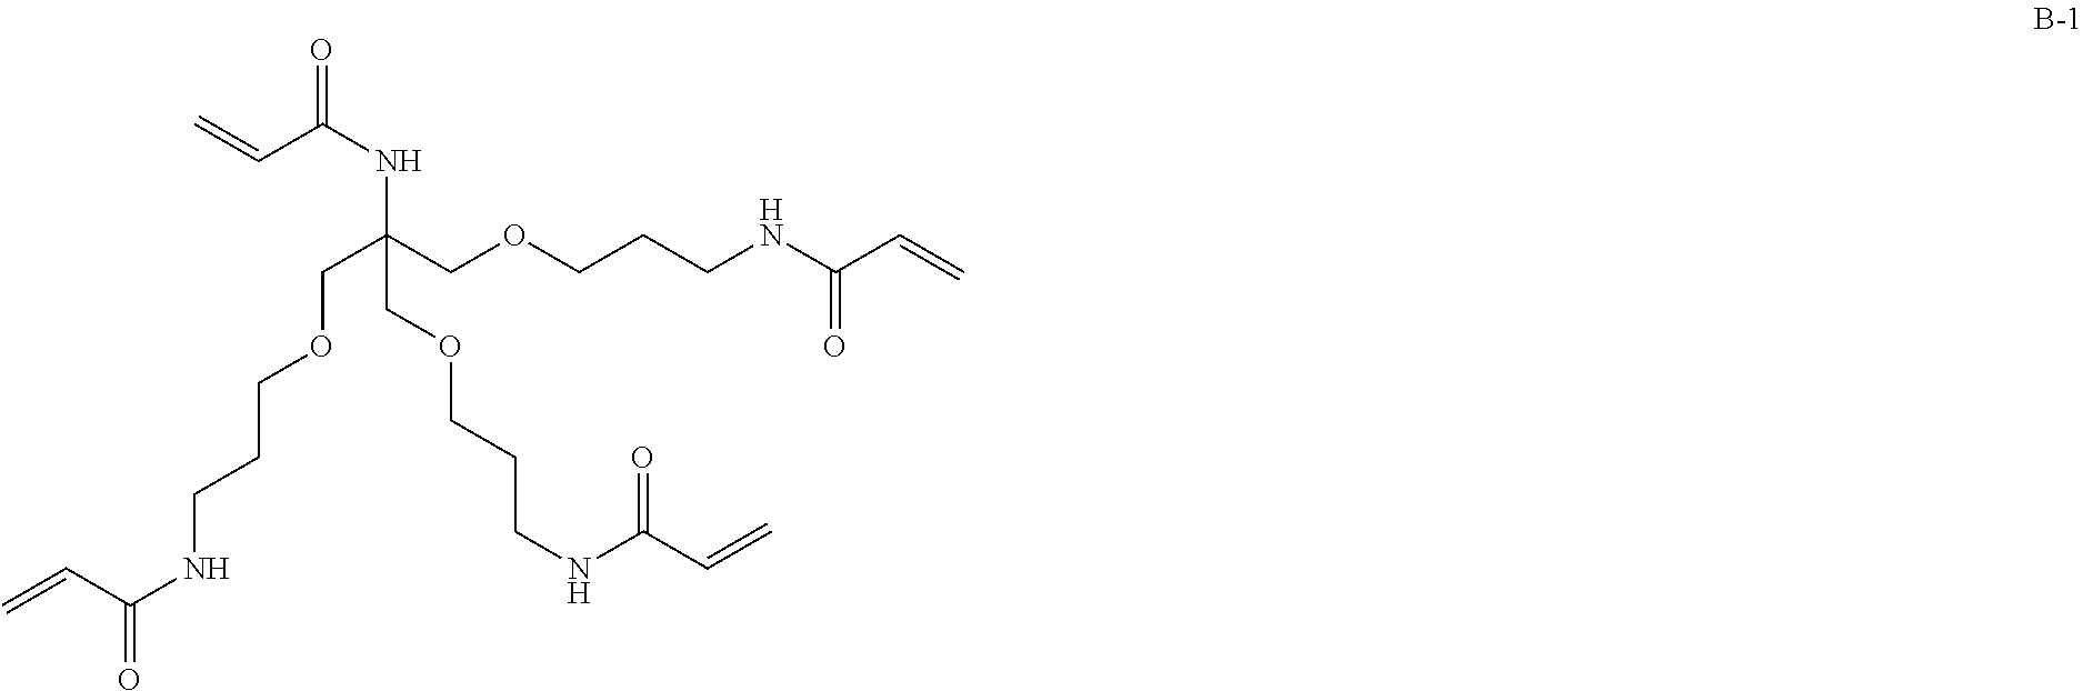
C(C(COCCCNC(C=C)=O)(NC(C=C)=O)COCCCNC(C=C)=O)OCCCNC(=O)C=C
